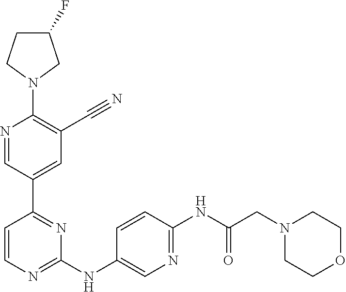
C1(F)CCN(C2=C(C#N)C=C(C3=NC(NC4=CN=C(NC(CN5CCOCC5)=O)C=C4)=NC=C3)C=N2)C1
